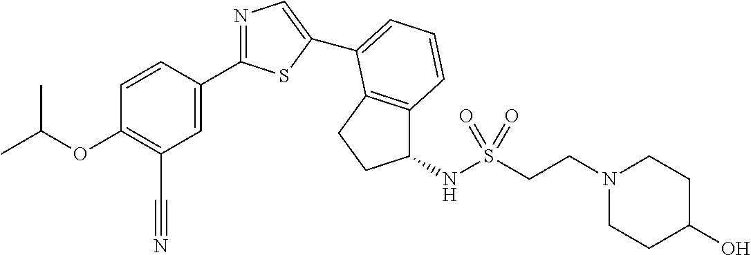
C1=CC(C2=NC=C(C3=CC=CC4=C3CCC4NS(CCN3CCC(O)CC3)(=O)=O)S2)=CC(C#N)=C1OC(C)C
